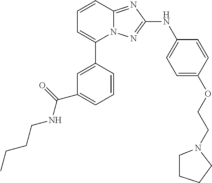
C1=CC2=NC(NC3=CC=C(OCCN4CCCC4)C=C3)=NN2C(C2=CC(C(NCCCC)=O)=CC=C2)=C1
